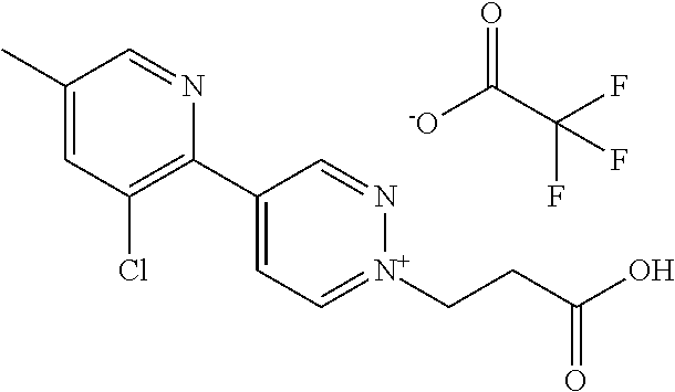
C1(C)=CC(Cl)=C(C2=CC=[N+](CCC(=O)O)N=C2)N=C1.O=C([-O])C(F)(F)F
